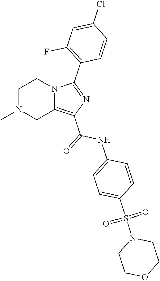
C1N(C)CC2=C(C(=O)NC3=CC=C(S(N4CCOCC4)(=O)=O)C=C3)N=C(C3=C(F)C=C(Cl)C=C3)N2C1
